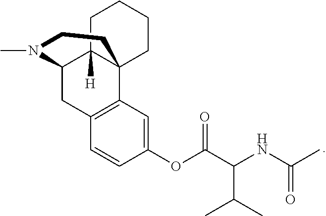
C1=CC(OC(C(NC(C)=O)C(C)C)=O)=CC2=C1CC1C3([H])C2(CCCC3)CCN1C
